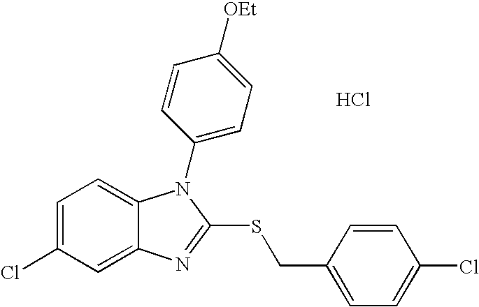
C1=C(Cl)C=C2C(=C1)N(C1=CC=C([OEt])C=C1)C(SCC1=CC=C(Cl)C=C1)=N2.Cl
